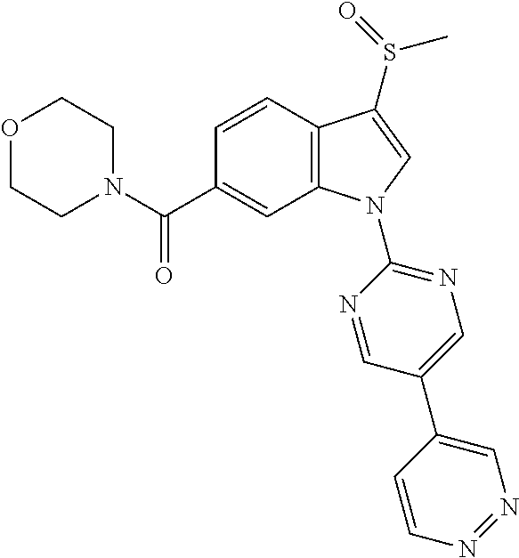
O1CCN(C(C2=CC3=C(C=C2)C(S(=O)C)=CN3C2=NC=C(C3=CN=NC=C3)C=N2)=O)CC1
